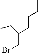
BrCC(CCCC)CC
